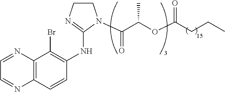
C1=NC2=C(N=C1)C=CC(NC1=NCCN1C(C(OC(CCC)=O)C)=O)=C2Br
